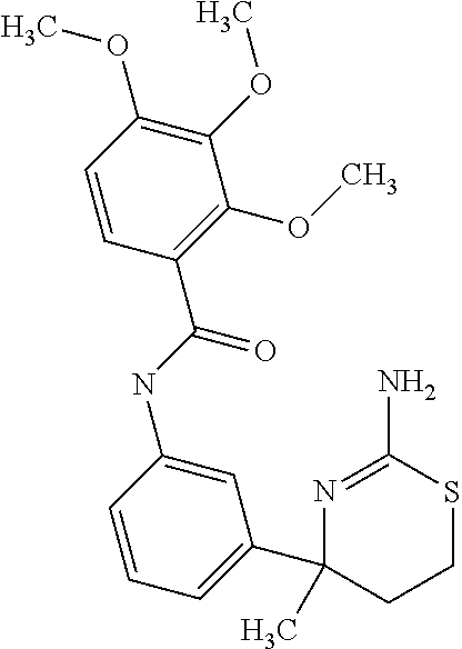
N1=C(N)SCCC1(C1=CC=CC(NC(=O)C2=C(OC)C(OC)=C(OC)C=C2)=C1)C
